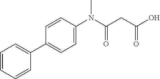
C1=CC=CC(C2=CC=C(N(C(CC(O)=O)=O)C)C=C2)=C1
